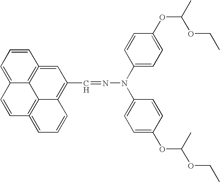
C12=C3=CC(C=NN(C4=CC=C(OC(OCC)C)C=C4)C4=CC=C(OC(C)OCC)C=C4)=C4C1=C(=CC=C4)C=CC2=CC=C3
